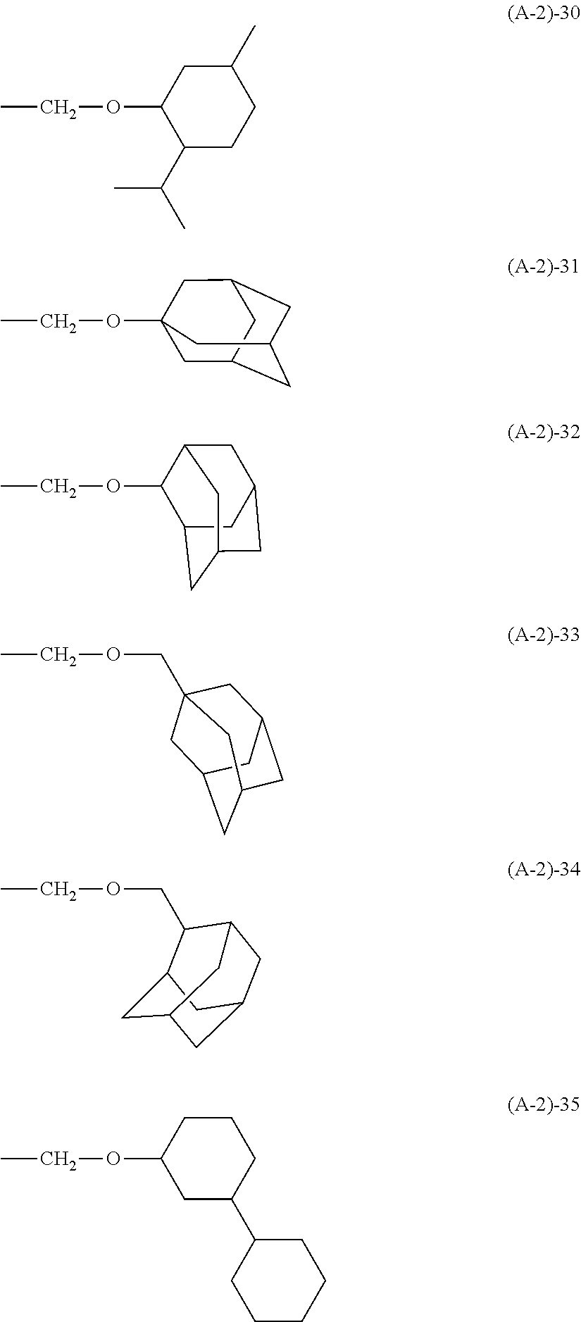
CCOC1C(C(C)C)CCC(C)C1.CCOC12CC3CC(CC(C1)C3)C2.CCOC1C2CC3CC(CC1C3)C2.CCOCC12CC3CC(CC(C1)C3)C2.CCOCC1C2CC3CC(CC1C3)C2.CCOC1CC(C2CCCCC2)CCC1
